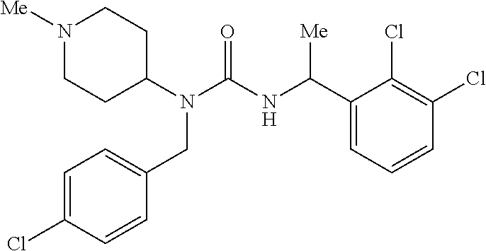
N1([Me])CCC(N(C(NC(C2=CC=CC(Cl)=C2Cl)[Me])=O)CC2=CC=C(Cl)C=C2)CC1
